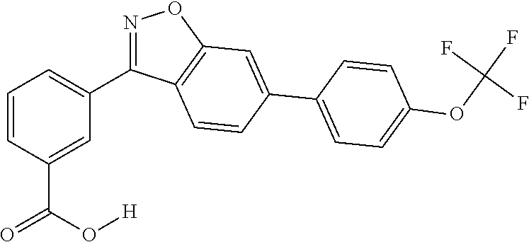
C1=C(C(O[H])=O)C=CC=C1C1=NOC2=C1C=CC(C1=CC=C(OC(F)(F)F)C=C1)=C2
